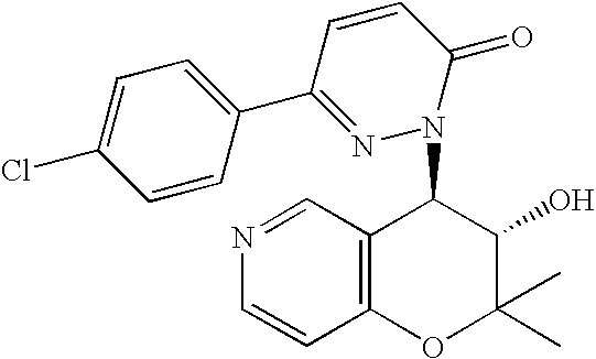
N1=CC2=C(C=C1)OC(C)(C)C(O)C2N1N=C(C2=CC=C(Cl)C=C2)C=CC1=O
